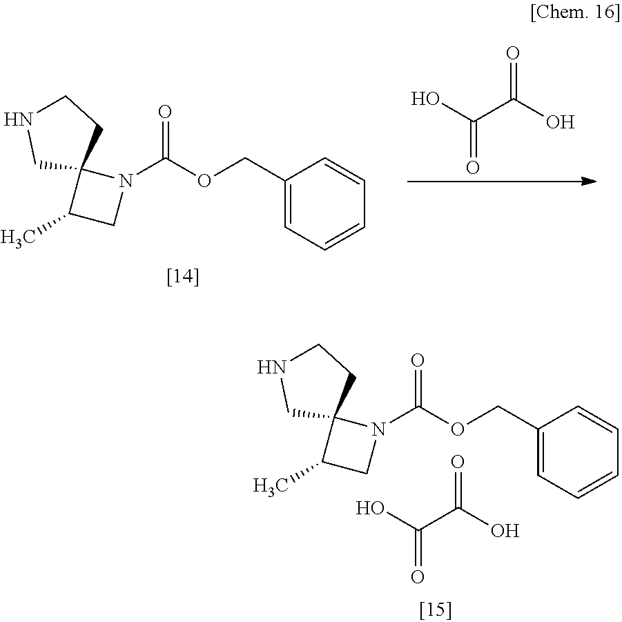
C12(N(C(OCC3=CC=CC=C3)=O)CC1C)CCNC2.OC(C(O)=O)=O.C12(N(C(OCC3=CC=CC=C3)=O)CC1C)CCNC2.OC(C(O)=O)=O
